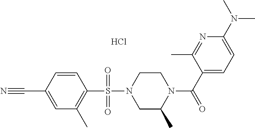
C1=CC(C#N)=CC(C)=C1S(N1CC(C)N(C(C2=CC=C(N(C)C)N=C2C)=O)CC1)(=O)=O.Cl
